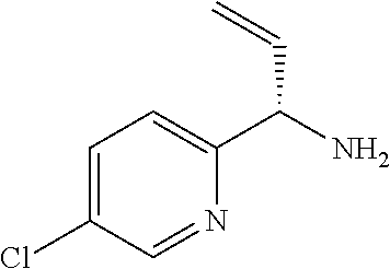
C1=C(Cl)C=NC(C(N)C=C)=C1
